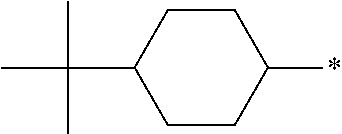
C1CC(*)CCC1C(C)(C)C
